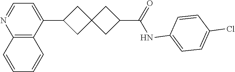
N1=CC=C(C2CC3(C2)CC(C(NC2=CC=C(Cl)C=C2)=O)C3)C2=C1C=CC=C2
